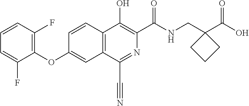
C1=CC(F)=C(OC2=CC3=C(C=C2)C(O)=C(C(NCC2(C(O)=O)CCC2)=O)N=C3C#N)C(F)=C1
